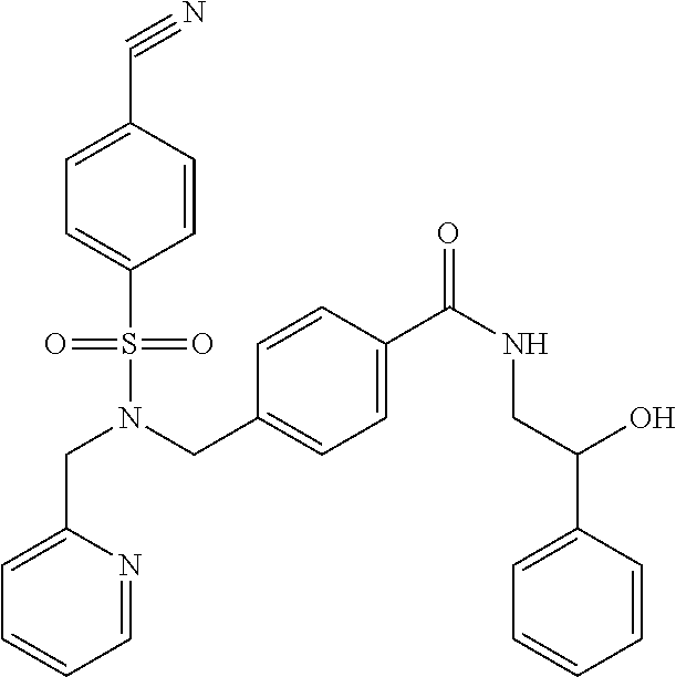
C(N(CC1=CC=C(C(NCC(C2=CC=CC=C2)O)=O)C=C1)S(=O)(=O)C1=CC=C(C#N)C=C1)C1=CC=CC=N1
